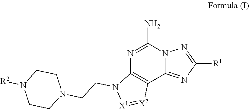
C1(N)=NC2=C(C3=NC([R1])=NN13)[X2]=[X1]N2CCN1CCN([R2])CC1
